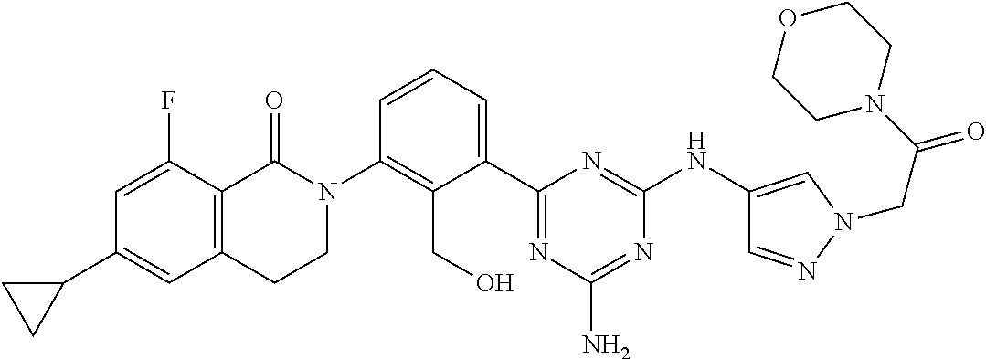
C12=C(C(=O)N(C3=C(CO)C(C4=NC(N)=NC(NC5=CN(CC(N6CCOCC6)=O)N=C5)=N4)=CC=C3)CC1)C(F)=CC(C1CC1)=C2
